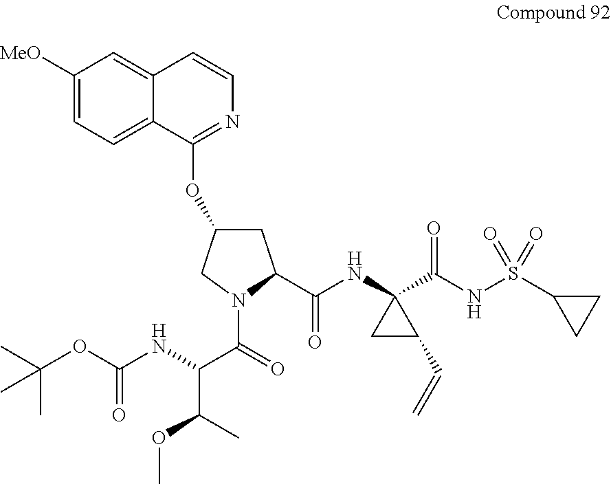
C12=CC([MeO])=CC=C1C(OC1CC(C(NC3(C(NS(C4CC4)(=O)=O)=O)CC3C=C)=O)N(C(=O)C(NC(OC(C)(C)C)=O)C(C)OC)C1)=NC=C2
